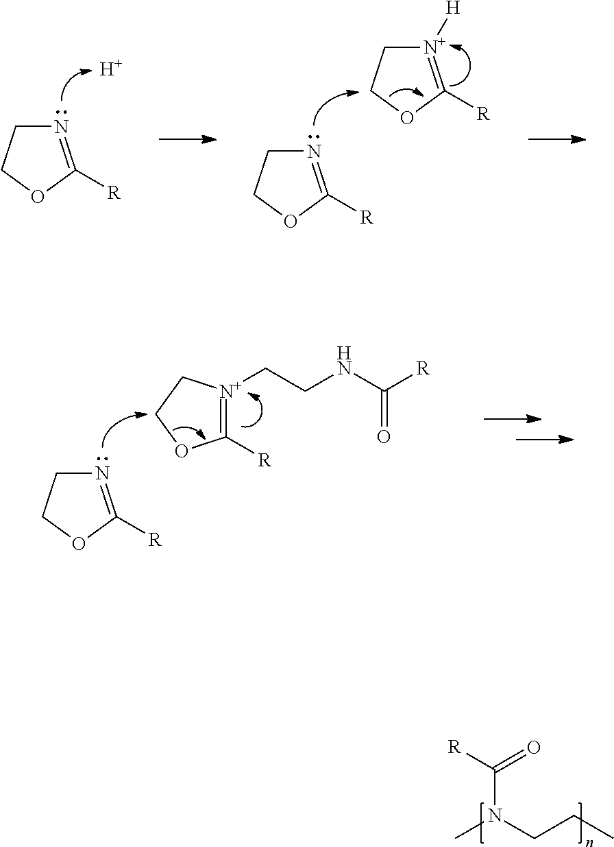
[R]C(=O)N(CCC)C.N1=C([R])OCC1.N1=C([R])OCC1.[N+]1([H])=C([R])OCC1.[H].N1=C([R])OCC1.C(CNC([R])=O)[N+]1=C([R])OCC1
